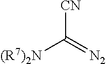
[CN]C(=[N2])[(R7)2N]
